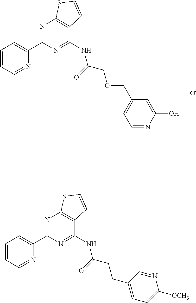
C1=CC=NC(C2=NC3=C(C(NC(COCC4=CC=NC(O)=C4)=O)=N2)C=CS3)=C1.C1=CC=NC(C2=NC3=C(C(NC(CCC4=CC=C([OCH3])N=C4)=O)=N2)C=CS3)=C1
